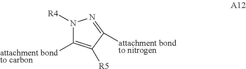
[attachment bondto carbon]C1=C([R5])C([attachment bondto nitrogen])=NN1[R4]
